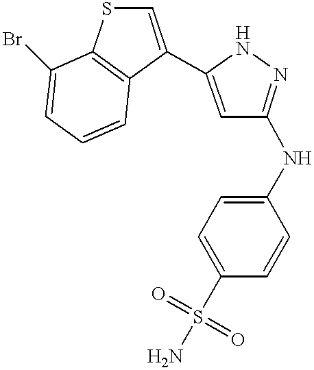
C1(NC2=NNC(C3=CSC4=C3C=CC=C4Br)=C2)=CC=C(S(=O)(=O)N)C=C1
